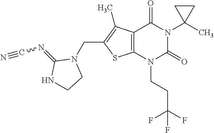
C12=C(N(CCC(F)(F)F)C(=O)N(C3(C)CC3)C1=O)SC(CN1C(=NC#N)NCC1)=C2C
